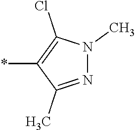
N1=C(C)C(*)=C(Cl)N1C
